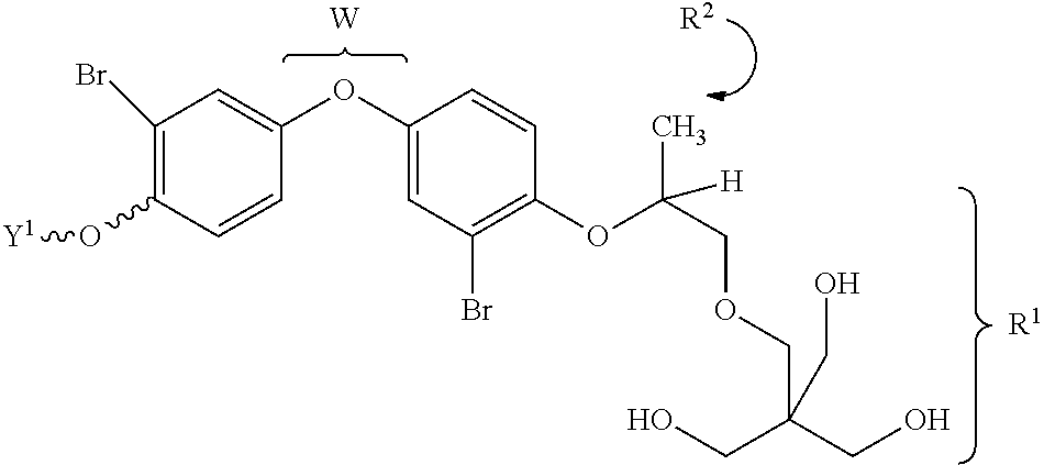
C1(Br)=C(O[Y1])C=CC(OC2=CC(Br)=C(OC(COCC(CO)(CO)CO)(C)[H])C=C2)=C1.[W].[R1].[R2]
